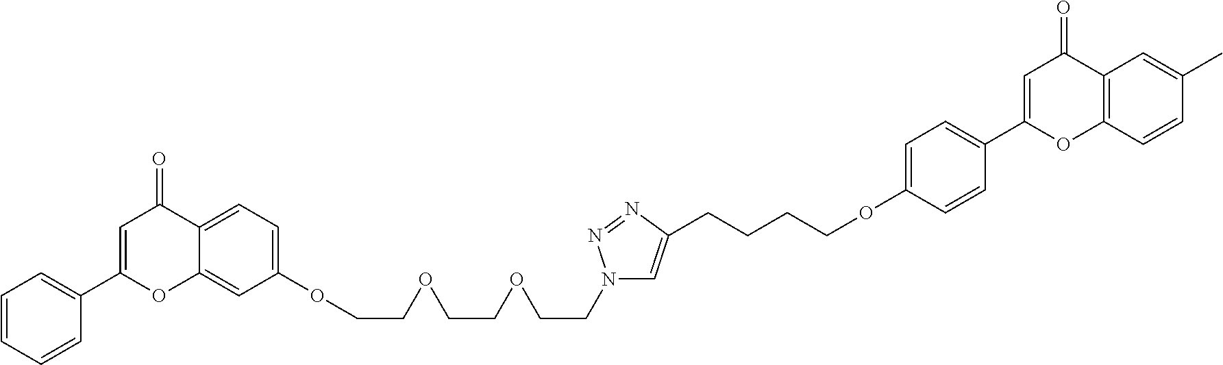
C1=C2C(=CC=C1OCCOCCOCCN1C=C(CCCCOC3=CC=C(C4=CC(=O)C5=C(O4)C=CC(C)=C5)C=C3)N=N1)C(=O)C=C(C1=CC=CC=C1)O2
